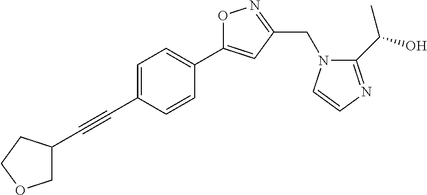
C1=C(C#CC2COCC2)C=CC(C2=CC(CN3C(C(O)C)=NC=C3)=NO2)=C1
